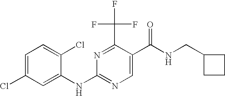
C1(Cl)=CC=C(Cl)C(NC2=NC=C(C(NCC3CCC3)=O)C(C(F)(F)F)=N2)=C1
